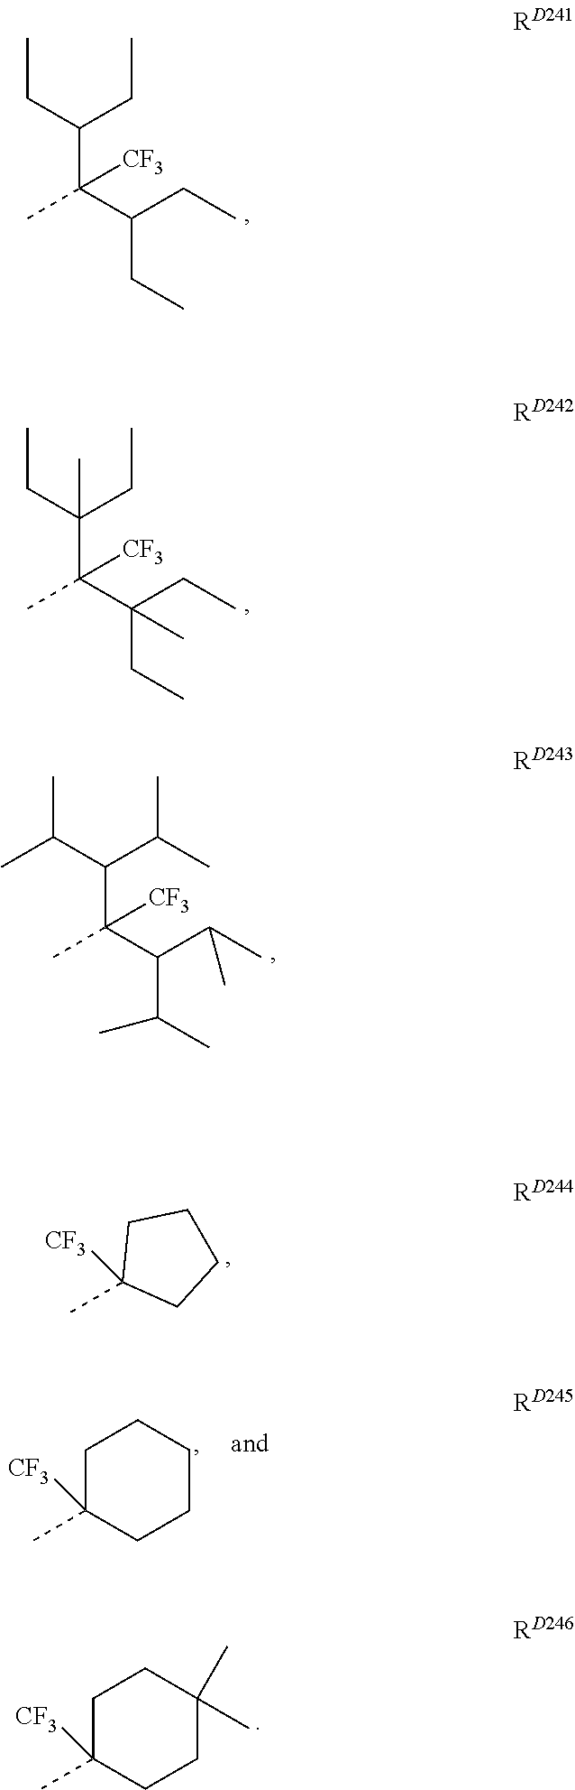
C(C)([CF3])(C(CC)CC)C(CC)CC.C(C)([CF3])(C(CC)(CC)C)C(CC)(CC)C.C(C)([CF3])(C(C(C)C)C(C)C)C(C(C)C)C(C)C.C1(C)([CF3])CCCC1.C1(C)([CF3])CCC(C)(C)CC1.C1(C)([CF3])CCCCC1
